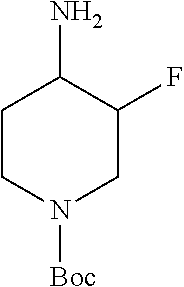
C1CN([Boc])CC(F)C1N
